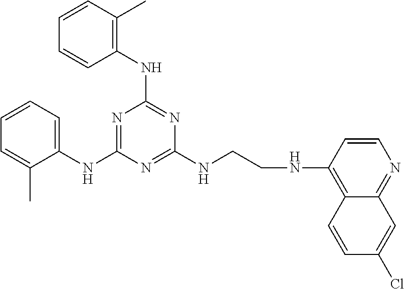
N1=C(NC2=CC=CC=C2C)N=C(NCCNC2=C3C(=NC=C2)C=C(Cl)C=C3)N=C1NC1=C(C)C=CC=C1
